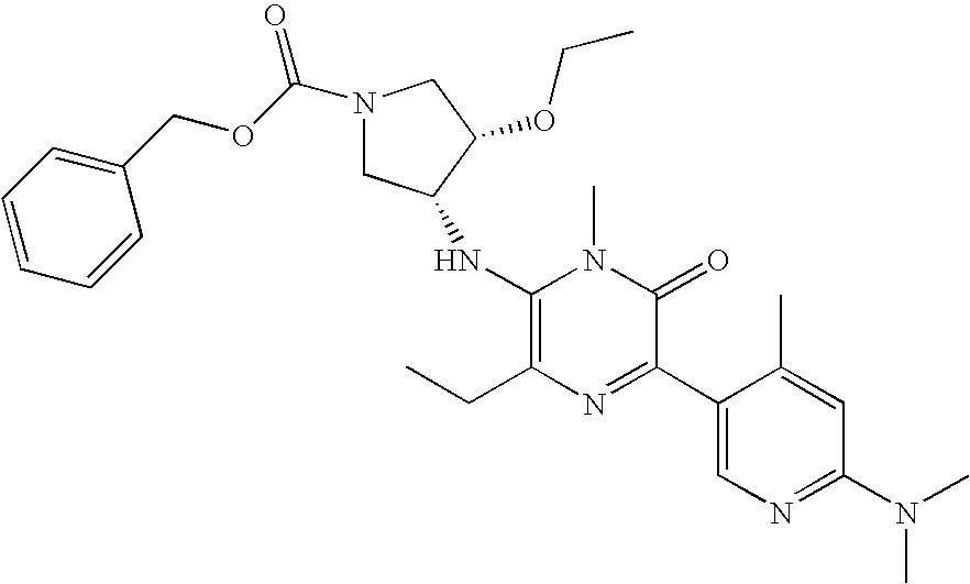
C1(NC2CN(C(OCC3=CC=CC=C3)=O)CC2OCC)=C(CC)N=C(C2=CN=C(N(C)C)C=C2C)C(=O)N1C
